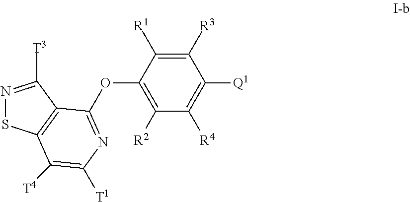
N1=C([T3])C2=C(S1)C([T4])=C([T1])N=C2OC1=C([R2])C([R4])=C([Q1])C([R3])=C1[R1]
